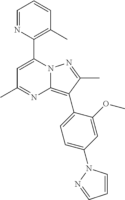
C1=NC(C2=CC(C)=NC3=C(C4=CC=C(N5C=CC=N5)C=C4OC)C(C)=NN23)=C(C)C=C1
